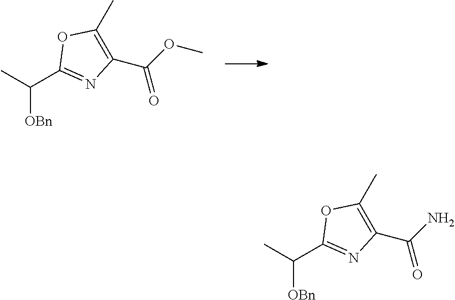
CC(C1=NC(C(OC)=O)=C(C)O1)[OBn].CC(C1=NC(C(N)=O)=C(C)O1)[OBn]
